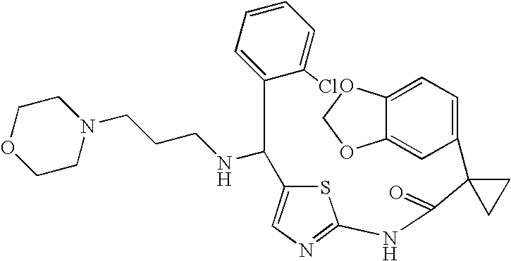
C1=C2C(=CC(C3(C(=O)NC4=NC=C(C(NCCCN5CCOCC5)C5=CC=CC=C5Cl)S4)CC3)=C1)OCO2
